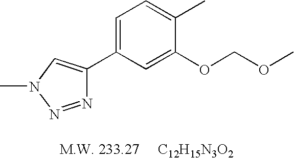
C1=C(C2=CN(C)N=N2)C=C(OCOC)C(C)=C1
